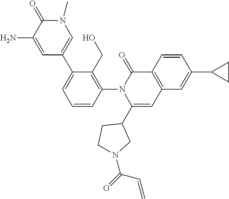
C1=CC(N2C(C3CCN(C(=O)C=C)C3)=CC3=C(C2=O)C=CC(C2CC2)=C3)=C(CO)C(C2=CN(C)C(=O)C(N)=C2)=C1
